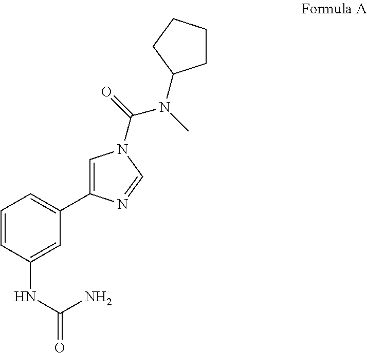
C1=CC(NC(=O)N)=CC(C2=CN(C(=O)N(C)C3CCCC3)C=N2)=C1
